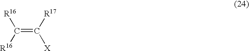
C(=C([R17])[X])([R16])[R16]
